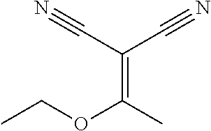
N#CC(C#N)=C(OCC)C
